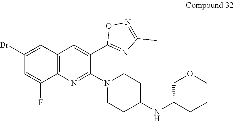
N1(C2=NC3=C(C=C(Br)C=C3F)C(C)=C2C2=NC(C)=NO2)CCC(NC2COCCC2)CC1
